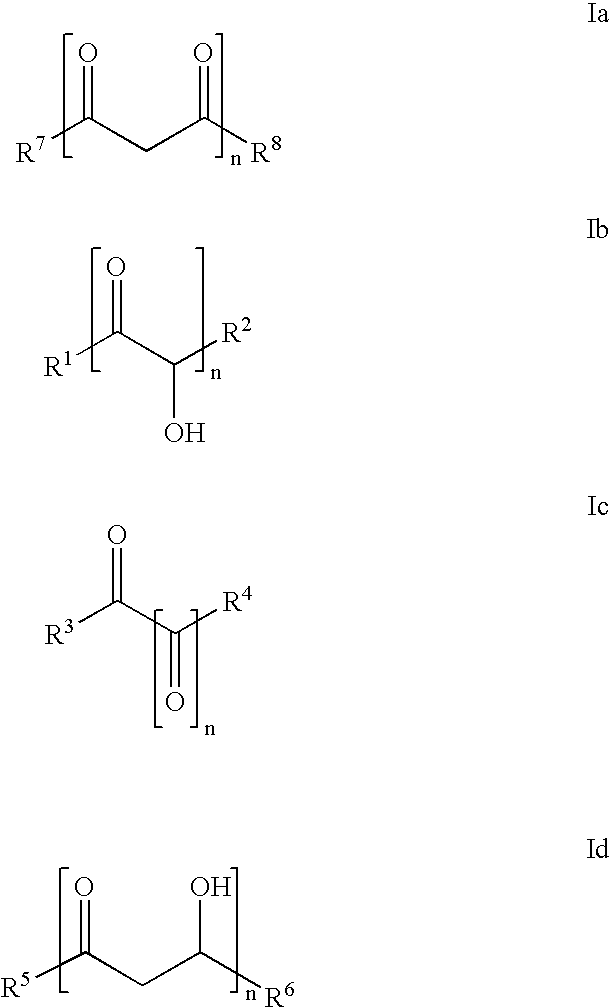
[R7]C(CC([R8])=O)=O.[R1]C(C([R2])O)=O.[R3]C(C([R4])=O)=O.[R5]C(CC([R6])O)=O
